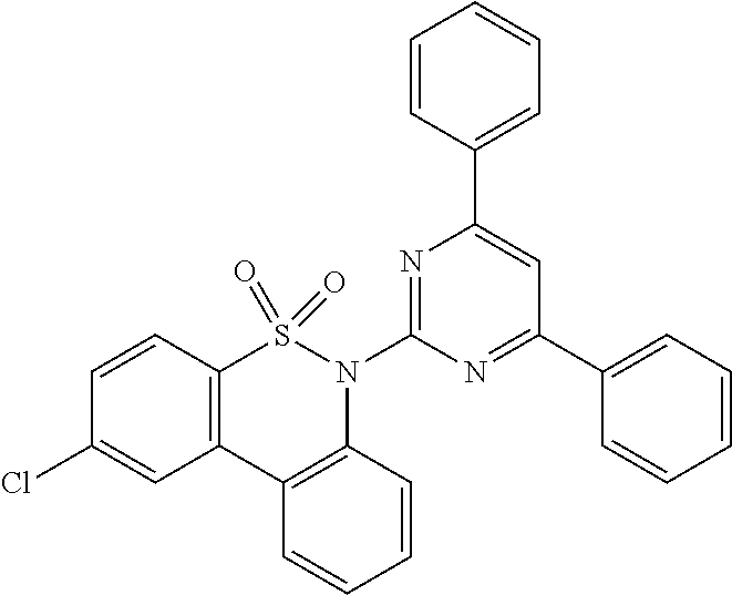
C12=C(C3=C(N(C4=NC(C5=CC=CC=C5)=CC(C5=CC=CC=C5)=N4)S1(=O)=O)C=CC=C3)C=C(Cl)C=C2
